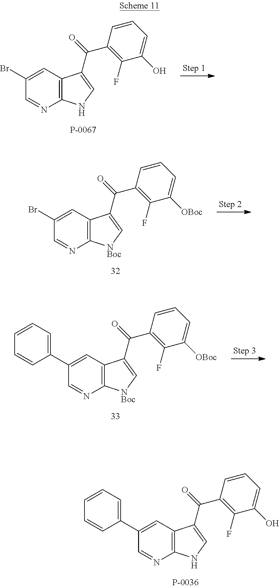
C12=C(C=C(C3=CC=CC=C3)C=N1)C(C(=O)C1=C(F)C(O)=CC=C1)=CN2.C12=C(C=C(Br)C=N1)C(C(=O)C1=C(F)C(O)=CC=C1)=CN2.C12=C(C=C(Br)C=N1)C(C(=O)C1=C(F)C([OBoc])=CC=C1)=C[NBoc]2.C12=C(C=C(C3=CC=CC=C3)C=N1)C(C(=O)C1=C(F)C([OBoc])=CC=C1)=C[NBoc]2
